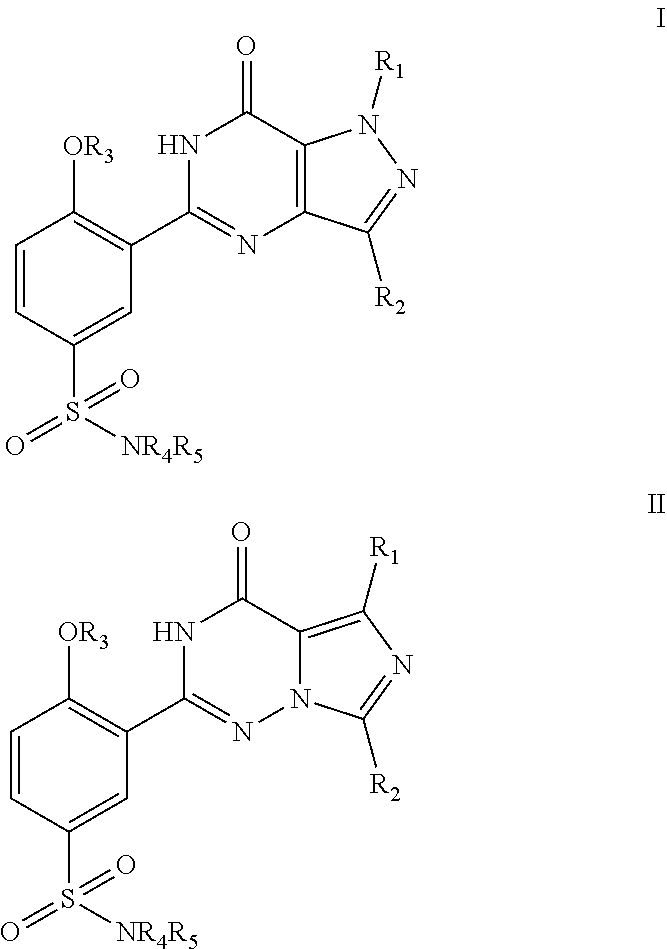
C1=CC(S([NR4R5])(=O)=O)=CC(C2=NC3=C(C(=O)N2)N([R1])N=C3[R2])=C1[OR3].C1=CC(S([NR4R5])(=O)=O)=CC(C2=NN3C(=C([R1])N=C3[R2])C(=O)N2)=C1[OR3]
